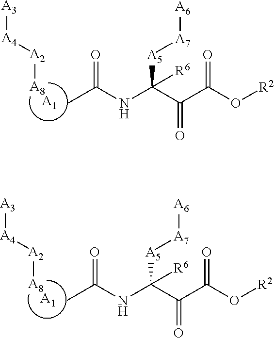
[A3][A4][A2][A8].[A1].CC(NC(C(C(O[R2])=O)=O)([A5][A7][A6])[R6])=O.[A3][A4][A2][A8].[A1].CC(NC(C(C(O[R2])=O)=O)([A5][A7][A6])[R6])=O
